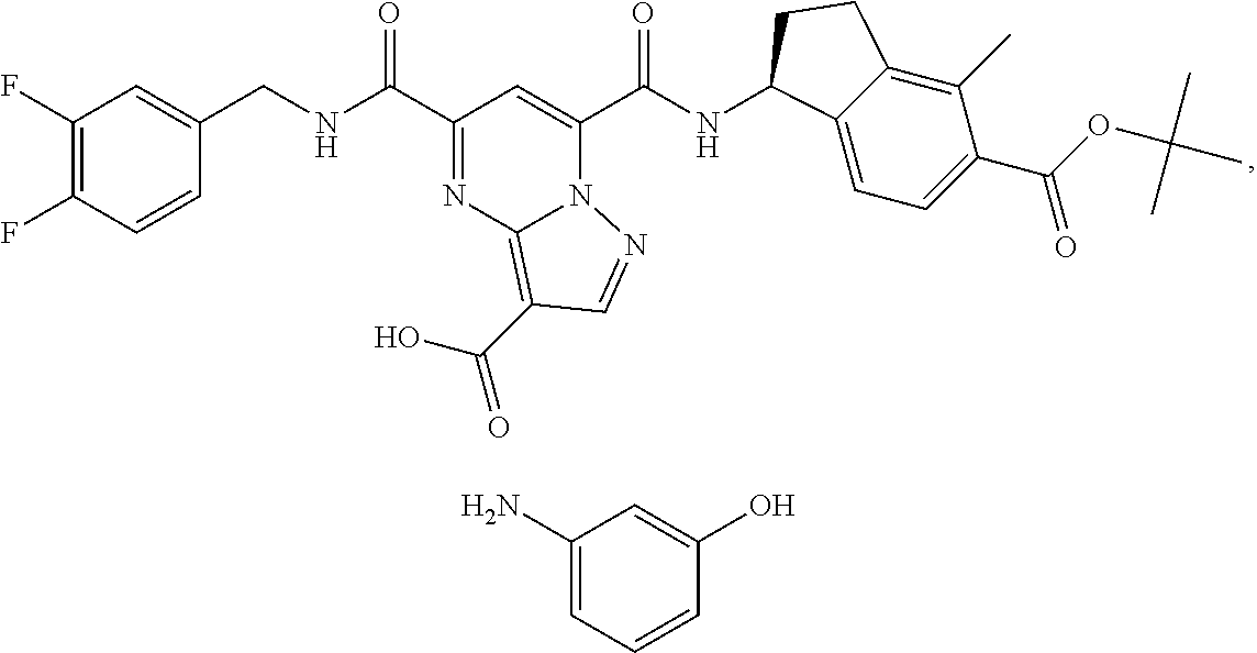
C1(F)=C(F)C=CC(CNC(C2=NC3=C(C(O)=O)C=NN3C(C(NC3C4=CC=C(C(OC(C)(C)C)=O)C(C)=C4CC3)=O)=C2)=O)=C1.C1(N)=CC=CC(O)=C1
